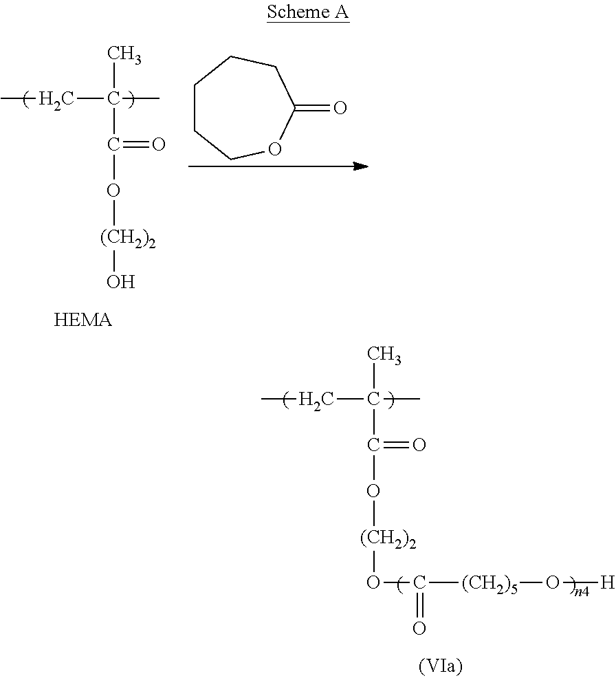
CCC(C)(C)C(=O)O[(CH2)2]O.C1CCOC(=O)CC1.CCC(C)(C)C(=O)O[(CH2)2]OC(=O)[(CH2)5]O[H]
